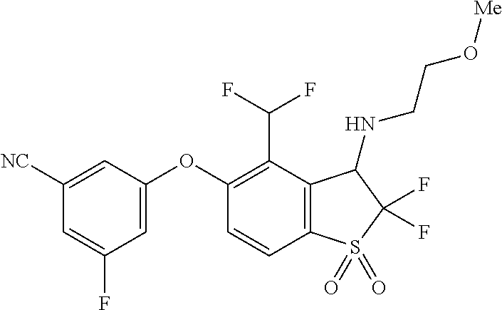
C1([NC])=CC(OC2=C(C(F)F)C3=C(C=C2)S(=O)(=O)C(F)(F)C3NCCO[Me])=CC(F)=C1
